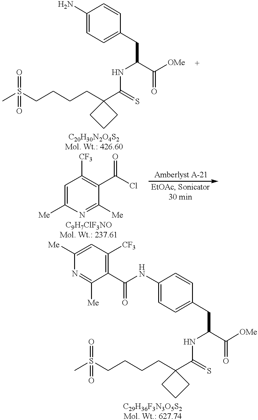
C1(N)=CC=C(CC(NC(=S)C2(CCCCS(C)(=O)=O)CCC2)C(=O)[OMe])C=C1.C1=C([Me])N=C([Me])C(C(Cl)=O)=C1[CF3].N1=C([Me])C(C(NC2=CC=C(CC(NC(=S)C3(CCCCS(C)(=O)=O)CCC3)C(=O)[OMe])C=C2)=O)=C([CF3])C=C1[Me]
